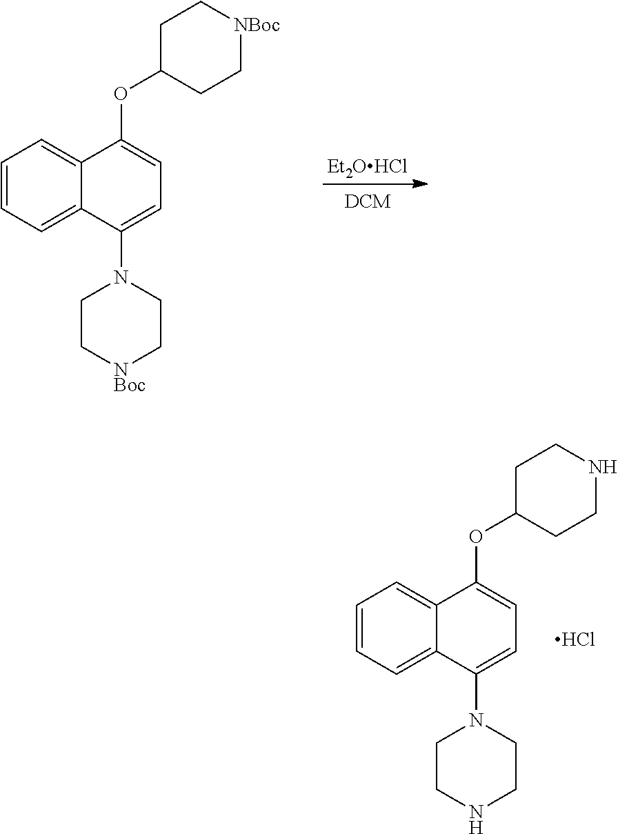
[Et2OHCl].C1=CC=C2C(=C1)C(OC1CC[NBoc]CC1)=CC=C2N1CC[NBoc]CC1.C1=CC=C2C(=C1)C(OC1CCNCC1)=CC=C2N1CCNCC1.Cl
